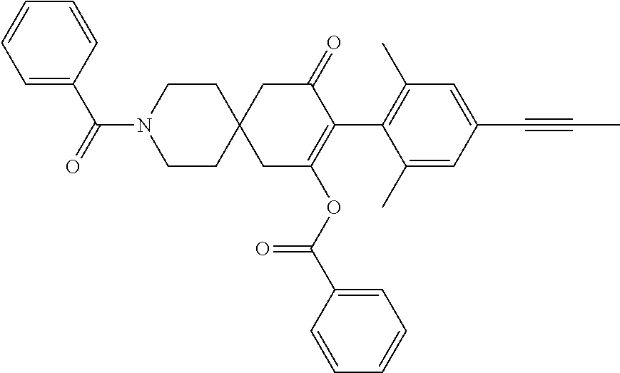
C1(C)=CC(C#CC)=CC(C)=C1C1=C(OC(C2=CC=CC=C2)=O)CC2(CC1=O)CCN(C(=O)C1=CC=CC=C1)CC2
